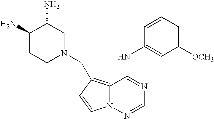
C1=NN2C(=C(CN3CC(N)C(N)CC3)C=C2)C(NC2=CC([OCH3])=CC=C2)=N1
